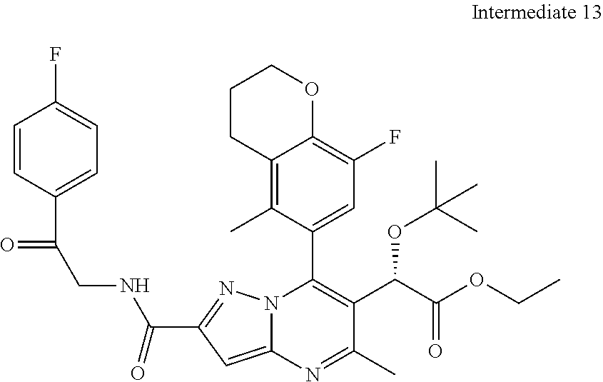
O=C(C1=NN2C(C3=CC(F)=C4C(=C3C)CCCO4)=C(C(C(OCC)=O)OC(C)(C)C)C(C)=NC2=C1)NCC(C1=CC=C(F)C=C1)=O
